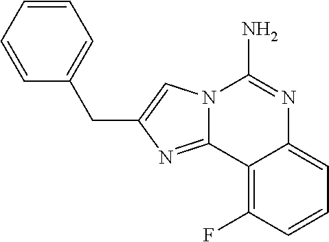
N12C(=NC(CC3=CC=CC=C3)=C1)C1=C(F)C=CC=C1N=C2N
